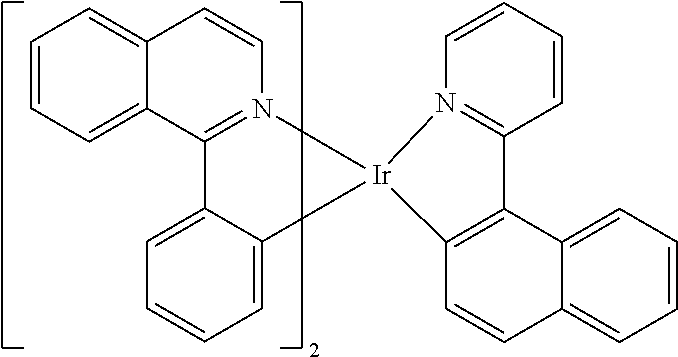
C12=CC=CC=C1C1=N(C=C2)[Ir]2(C3=CC=CC=C13)C1=C(C3=CC=CC=C3C=C1)C1=N2C=CC=C1
